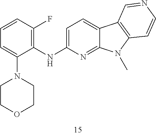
C1=C(NC2=C(F)C=CC=C2N2CCOCC2)N=C2C(=C1)C1=C(N2C)C=CN=C1
